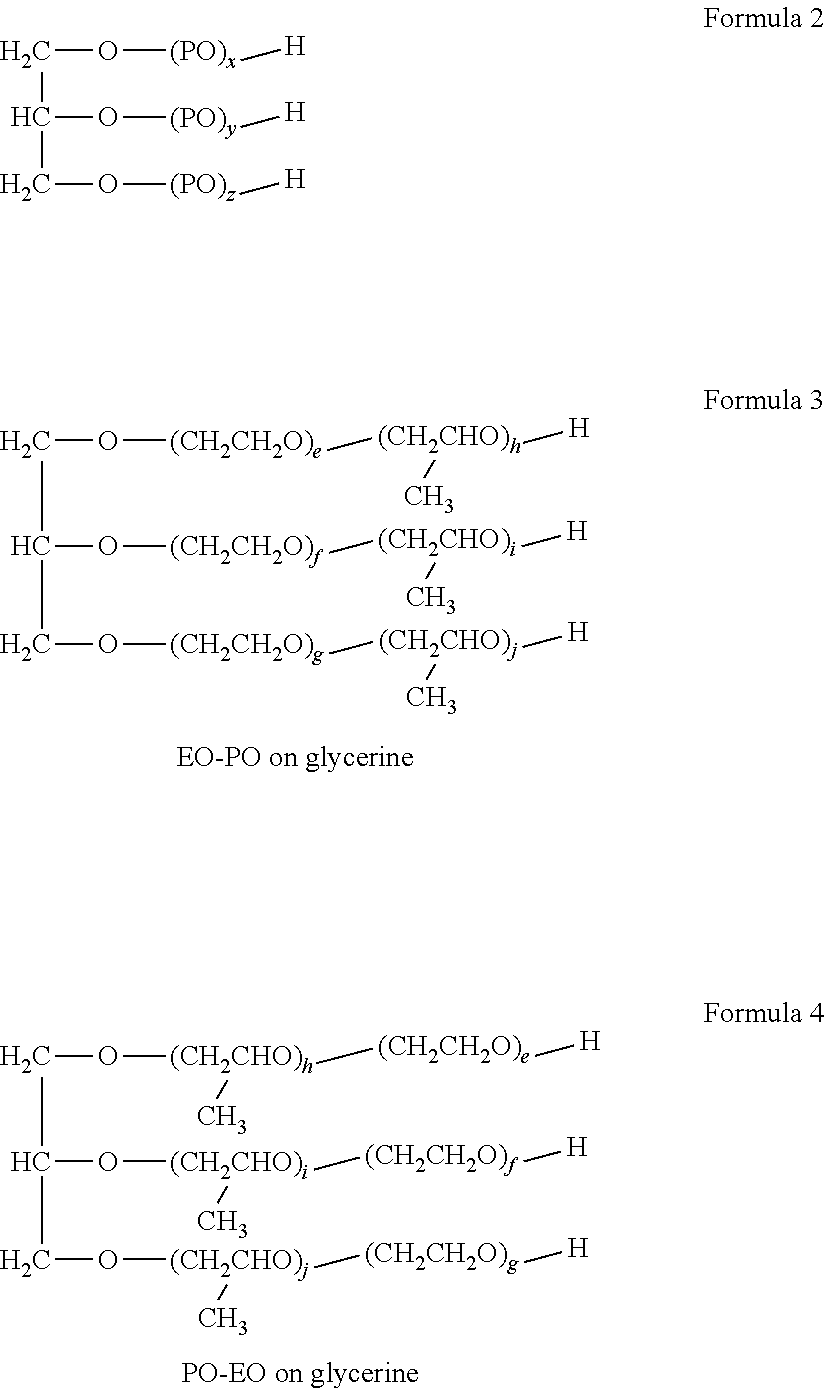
C(O[(CH2CH2O)e][(CH2CHO)h]([H])C)C(CO[(CH2CH2O)g][(CH2CHO)j](C)[H])O[(CH2CH2O)f][(CH2CHO)i](C)[H].C(O[(CH2CHO)h]([(CH2CH2O)e][H])C)C(CO[(CH2CHO)j](C)[(CH2CH2O)g][H])O[(CH2CHO)i](C)[(CH2CH2O)f][H].C(O[(PO)x][H])C(CO[(PO)z][H])O[(PO)y][H]
